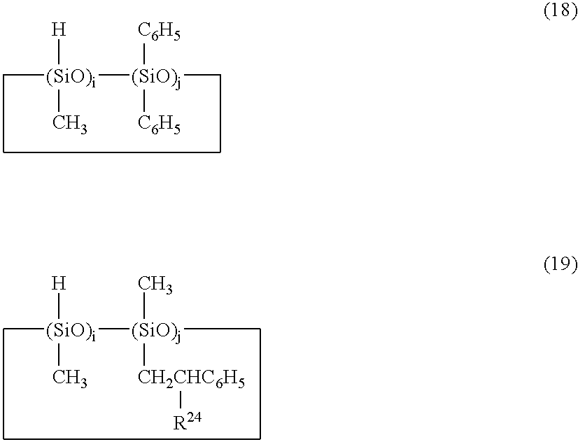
C[(SiO)i]([(SiO)j](C)([C6H5])[C6H5])([H])C.C[(SiO)i]([(SiO)j](C)(C)[CH2CHC6H5][R24])([H])C
